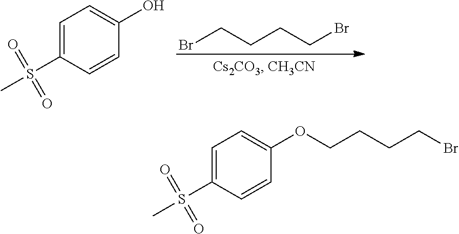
BrCCCCBr.C1=C(S(C)(=O)=O)C=CC(O)=C1.C1=C(S(C)(=O)=O)C=CC(OCCCCBr)=C1
